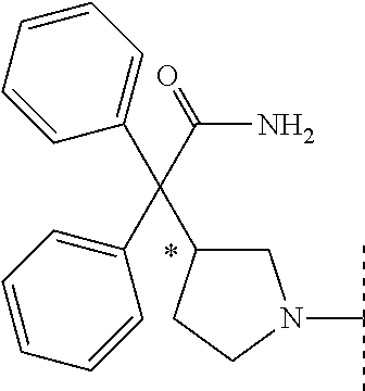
C(N)(C(C1=CC=CC=C1)(C1=CC=CC=C1)C1CN(C(C)C)CC1)=O
